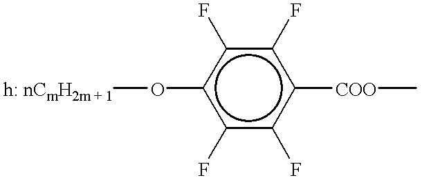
[h: nCmH2m + 1]Oc1c(F)c(F)c([COO]C)c(F)c1F
